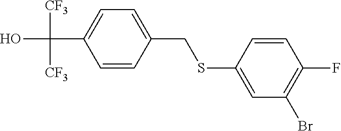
OC(C1=CC=C(CSC2=CC(Br)=C(F)C=C2)C=C1)([CF3])[CF3]
